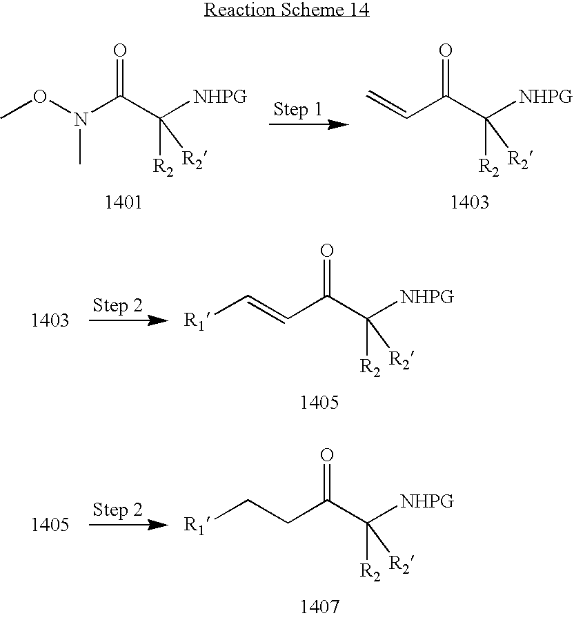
CON(C(C([NHPG])([R2])[R2])=O)C.C=CC(C([NHPG])([R2])[R2])=O.[R1]C=CC(C([NHPG])([R2])[R2])=O.[R1]CCC(C([NHPG])([R2])[R2])=O
